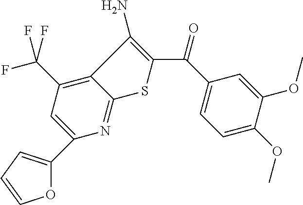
O1C(C2=CC(C(F)(F)F)=C3C(=N2)SC(C(C2=CC=C(OC)C(OC)=C2)=O)=C3N)=CC=C1
